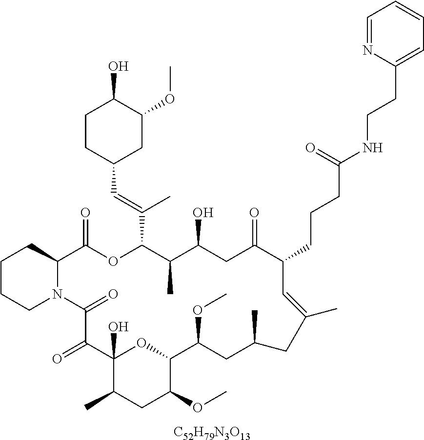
[C52H79N3O13].C1CCN2C(C1)C(=O)OC(C(=CC1CC(OC)C(O)CC1)C)C(C)C(O)CC(=O)C(CCCC(=O)NCCC1=CC=CC=N1)C=C(C)CC(C)CC(OC)C1OC(O)(C(=O)C2=O)C(C)CC1OC
